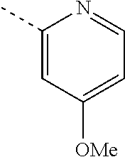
C1(C)=CC([OMe])=CC=N1
